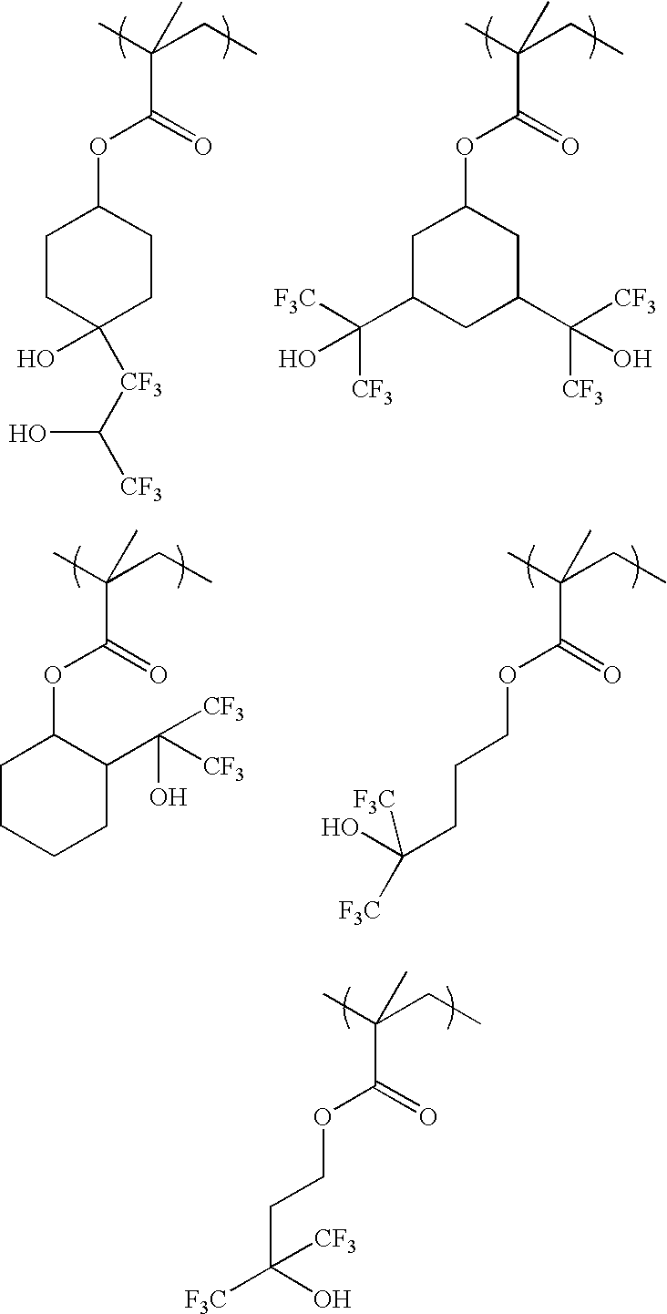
CC(CC)(C)C(=O)OC1CCC([CF3]C([CF3])O)(O)CC1.CC(CC)(C)C(=O)OC1CC(C([CF3])([F3C])O)CC(C([CF3])([CF3])O)C1.CC(CC)(C)C(=O)OC1CCCCC1C(O)([CF3])[CF3].CC(CC)(C)C(=O)OCCCC(O)([F3C])[F3C].CC(CC)(C)C(=O)OCCC(O)([F3C])[CF3]
